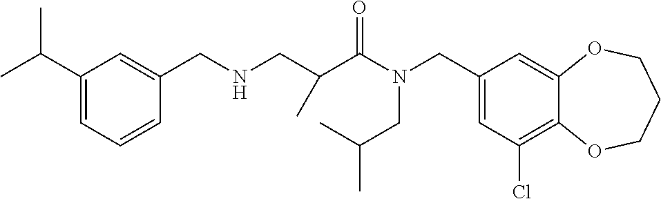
C1(CN(C(=O)C(CNCC2=CC(C(C)C)=CC=C2)C)CC(C)C)=CC(Cl)=C2C(=C1)OCCCO2
